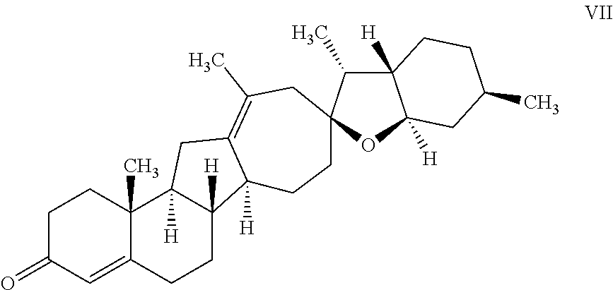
C1C(=O)C=C2C(C)(C1)C1([H])C([H])(CC2)C2([H])C(=C(C)CC3(CC2)C(C)C2([H])C([H])(O3)CC(C)CC2)C1
